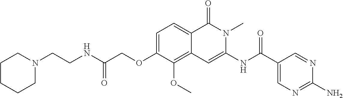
C1=C(OCC(NCCN2CCCCC2)=O)C(OC)=C2C(=C1)C(=O)N(C)C(NC(C1=CN=C(N)N=C1)=O)=C2
